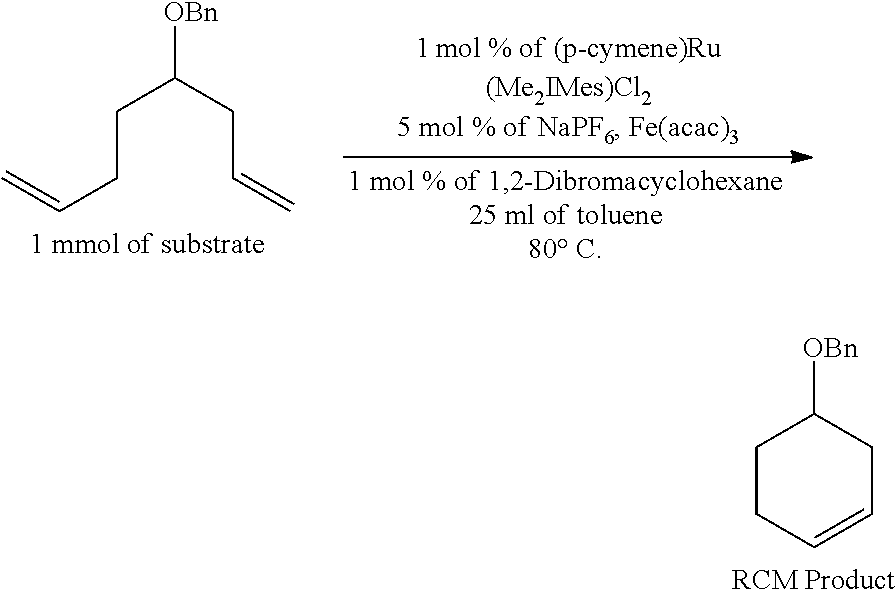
C(CC=C)C(CC=C)[OBn].C1CC=CCC1[OBn]
